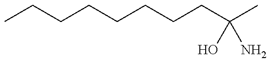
CCCCCCCCC(C)(O)N
